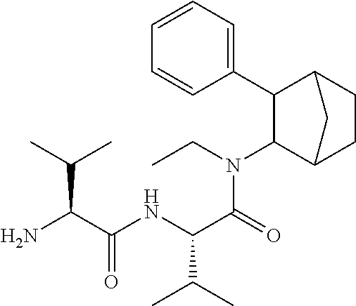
C1(N(CC)C(C(NC(C(N)C(C)C)=O)C(C)C)=O)C2CCC(C1C1=CC=CC=C1)C2
